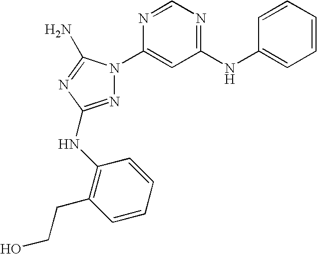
N1=C(NC2=C(CCO)C=CC=C2)N=C(N)N1C1=CC(NC2=CC=CC=C2)=NC=N1
